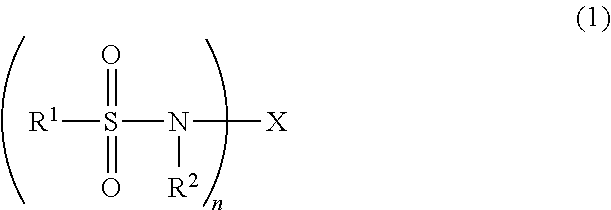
O=S(=O)(N([X])[R2])[R1]
